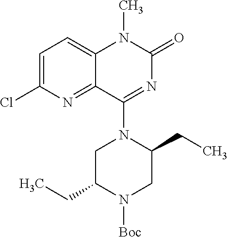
N1([Boc])C(CC)CN(C2=NC(=O)N(C)C3=CC=C(Cl)N=C32)C(CC)C1
